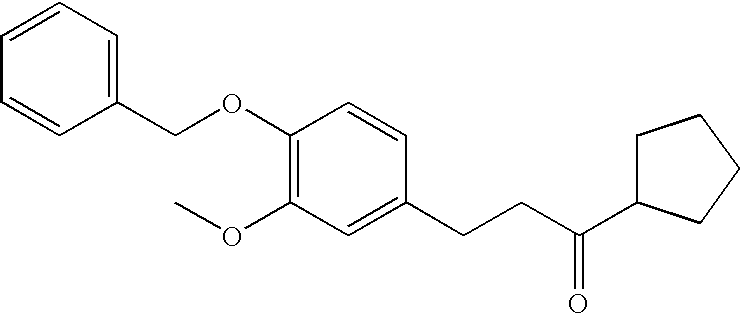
C1=CC=CC(COC2=C(OC)C=C(CCC(=O)C3CCCC3)C=C2)=C1
